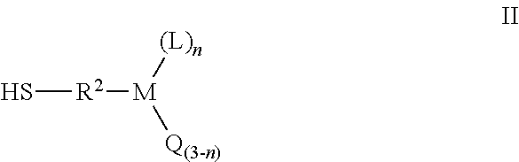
S[R2][M]([Q(3-n)])[(L)n]
